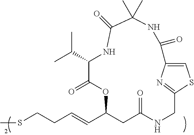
C(C1CC(=O)NCC2=NC(=CS2)C(=O)NC(C)(C)C(=O)NC(C(C)C)C(=O)O1)=CCCSC
